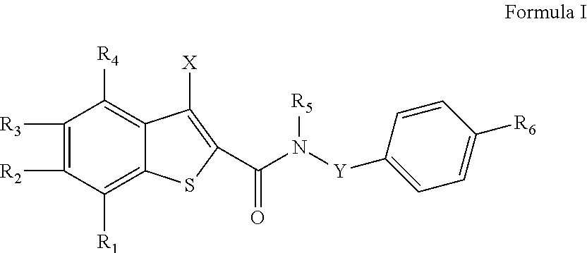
C1([R3])=C([R2])C([R1])=C2C(=C1[R4])C([X])=C(C(N([R5])[Y]C1=CC=C([R6])C=C1)=O)S2
